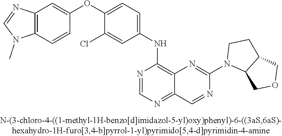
C1(OC2=CC=C(NC3=C4C(=NC=N3)C=NC(N3C5C(CC3)COC5)=N4)C=C2Cl)=CC2=C(C=C1)N(C)C=N2
